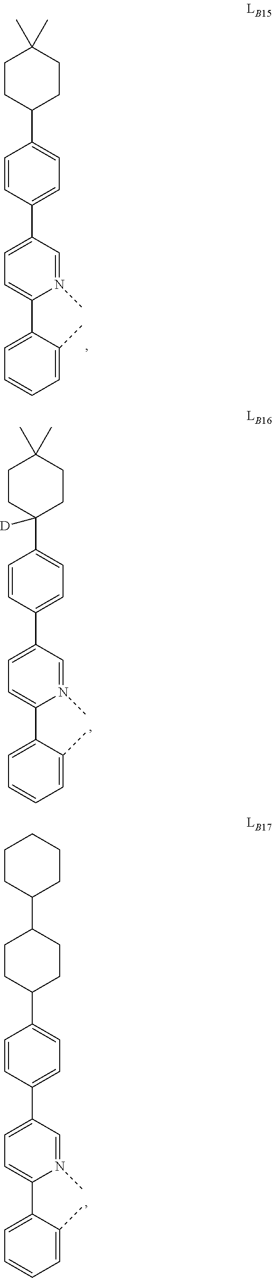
C1(C2=CC=C(C3=CC=C(C4([D])CCC(C)(C)CC4)C=C3)C=N2C)=CC=CC=C1C.C1(C2=CC=C(C3=CC=C(C4CCC(C5CCCCC5)CC4)C=C3)C=N2C)=CC=CC=C1C.C1(C2=CC=C(C3=CC=C(C4CCC(C)(C)CC4)C=C3)C=N2C)=CC=CC=C1C
